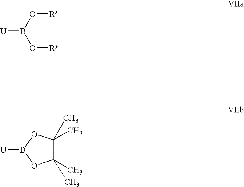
B(O[Rx])(O[Ry])[U].C1(C)(C)C(C)(C)OB([U])O1
